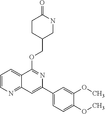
O(C1=NC(C2=CC=C(OC)C(OC)=C2)=CC2=NC=CC=C12)CC1CNC(=O)CC1
